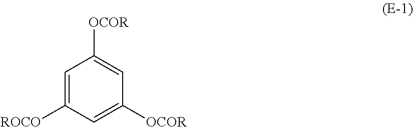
C1=C([ROCO])C=C([OCOR])C=C1[OCOR]
